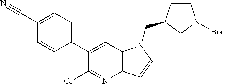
C1(C#N)=CC=C(C2=CC3=C(N=C2Cl)C=CN3CC2CCN([Boc])C2)C=C1
